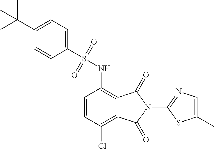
C1=CC(Cl)=C2C(=C1NS(=O)(=O)C1=CC=C(C(C)(C)C)C=C1)C(=O)N(C1=NC=C(C)S1)C2=O
